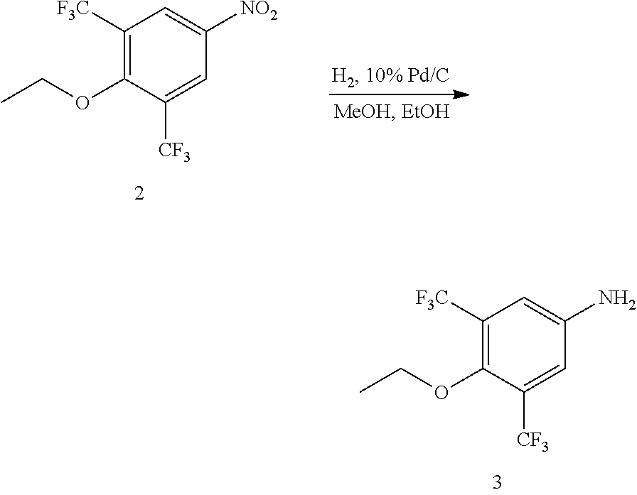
C1([F3C])=C(OCC)C([CF3])=CC([NO2])=C1.C1([F3C])=C(OCC)C([CF3])=CC(N)=C1
